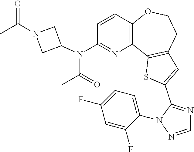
N(C1CN(C(=O)C)C1)(C(=O)C)C1=NC2=C(C=C1)OCCC1=C2SC(C2=NC=NN2C2=CC=C(F)C=C2F)=C1
